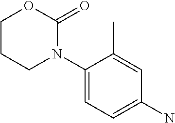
C1(N2C(=O)OCCC2)=CC=C(N)C=C1C
